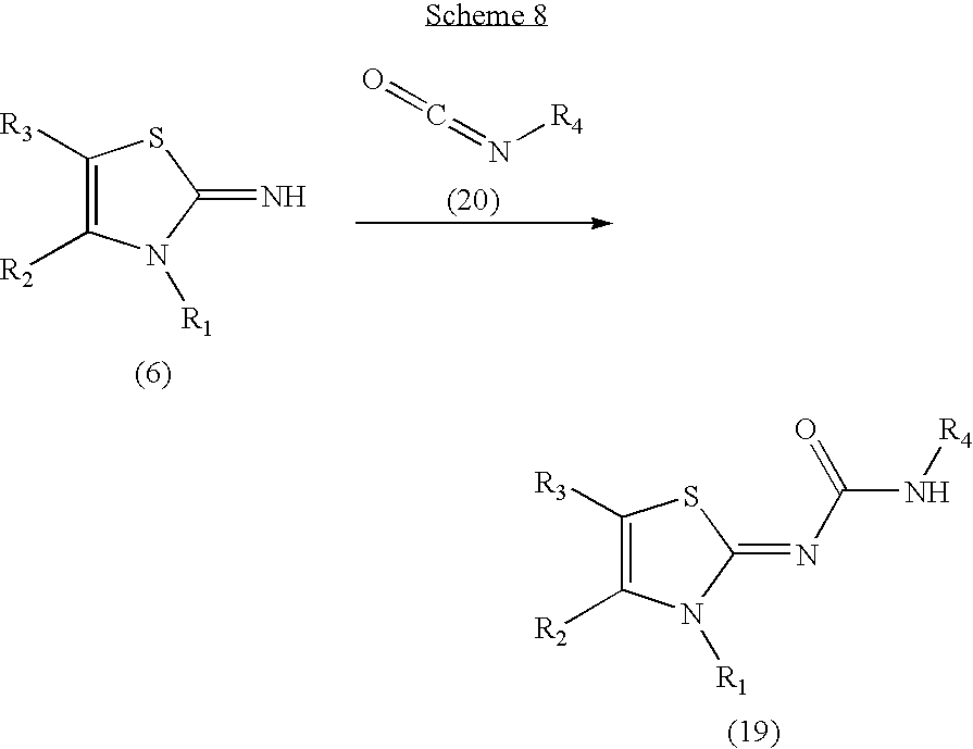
C1([R3])=C([R2])N([R1])C(=N)S1.O=C=N[R4].C1([R3])=C([R2])N([R1])C(=NC(N[R4])=O)S1
